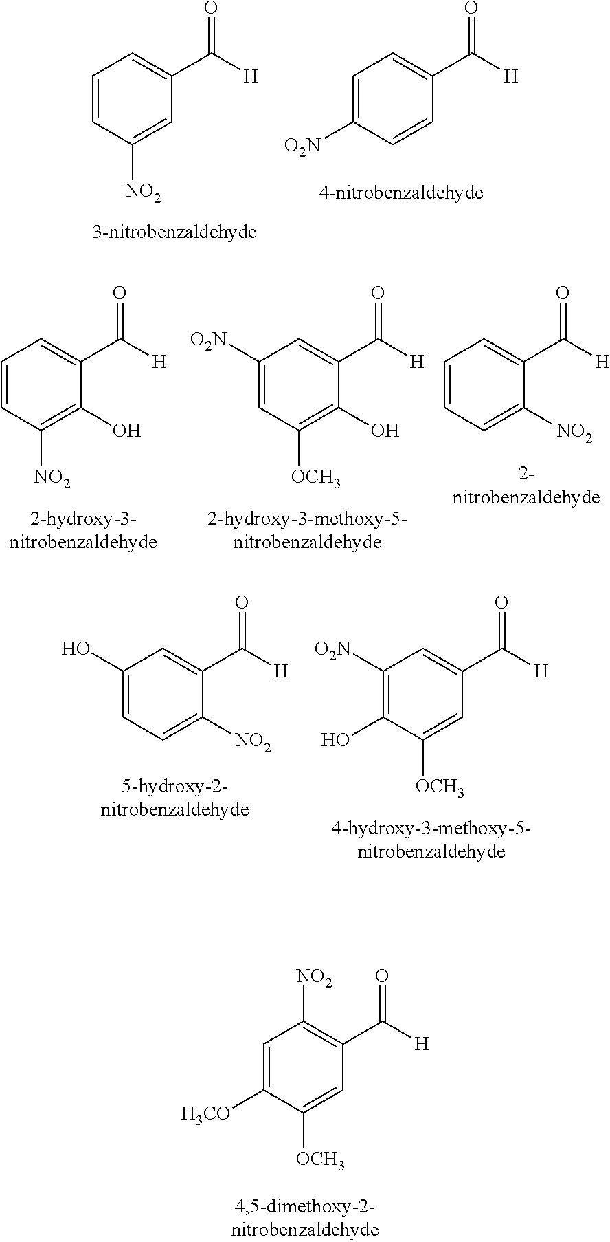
C1=CC([NO2])=CC(C([H])=O)=C1.C1=C([O2N])C=CC(C([H])=O)=C1.C1=CC([NO2])=C(O)C(C([H])=O)=C1.C1([O2N])=CC([OCH3])=C(O)C(C([H])=O)=C1.C1=CC=C([NO2])C(C([H])=O)=C1.C1(O)=CC=C([NO2])C(C([H])=O)=C1.C1([O2N])=C(O)C([OCH3])=CC(C([H])=O)=C1.C1=C([H3CO])C([OCH3])=CC(C([H])=O)=C1[NO2]
